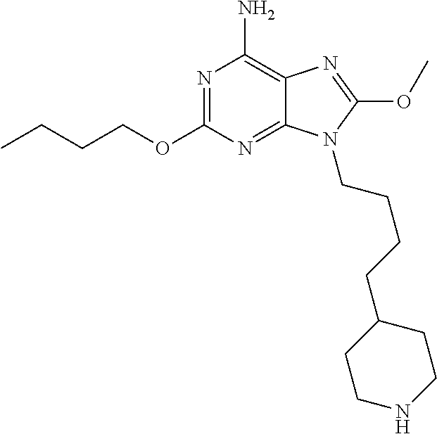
N1=C(OCCCC)N=C2C(=C1N)N=C(OC)N2CCCCC1CCNCC1
